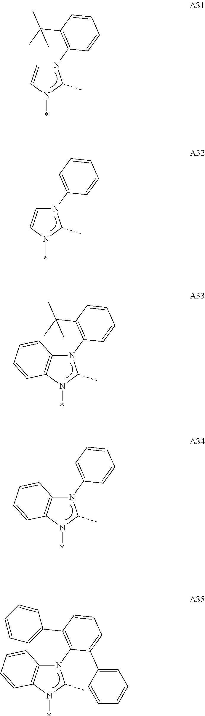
N1(C2=C(C(C)(C)C)C=CC=C2)C=CN(*)C1C.N1(C2=CC=CC=C2)C=CN(*)C1C.N1(C2=C(C(C)(C)C)C=CC=C2)C2=C(N(*)C1C)C=CC=C2.N1(C2=CC=CC=C2)C2=C(N(*)C1C)C=CC=C2.N1(C2=C(C3=CC=CC=C3)C=CC=C2C2=CC=CC=C2)C2=C(N(*)C1C)C=CC=C2
